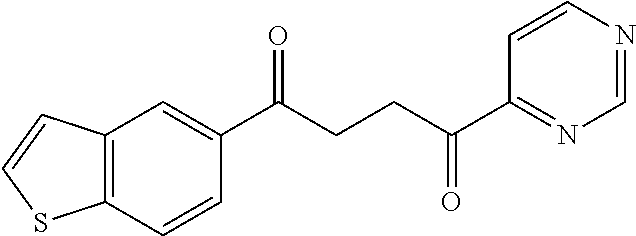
C1(C(CCC(C2=NC=NC=C2)=O)=O)=CC2=C(C=C1)SC=C2
